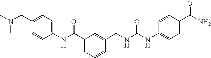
N(CC1=CC=C(NC(C2=CC=CC(CNC(NC3=CC=C(C(N)=O)C=C3)=O)=C2)=O)C=C1)(C)C
